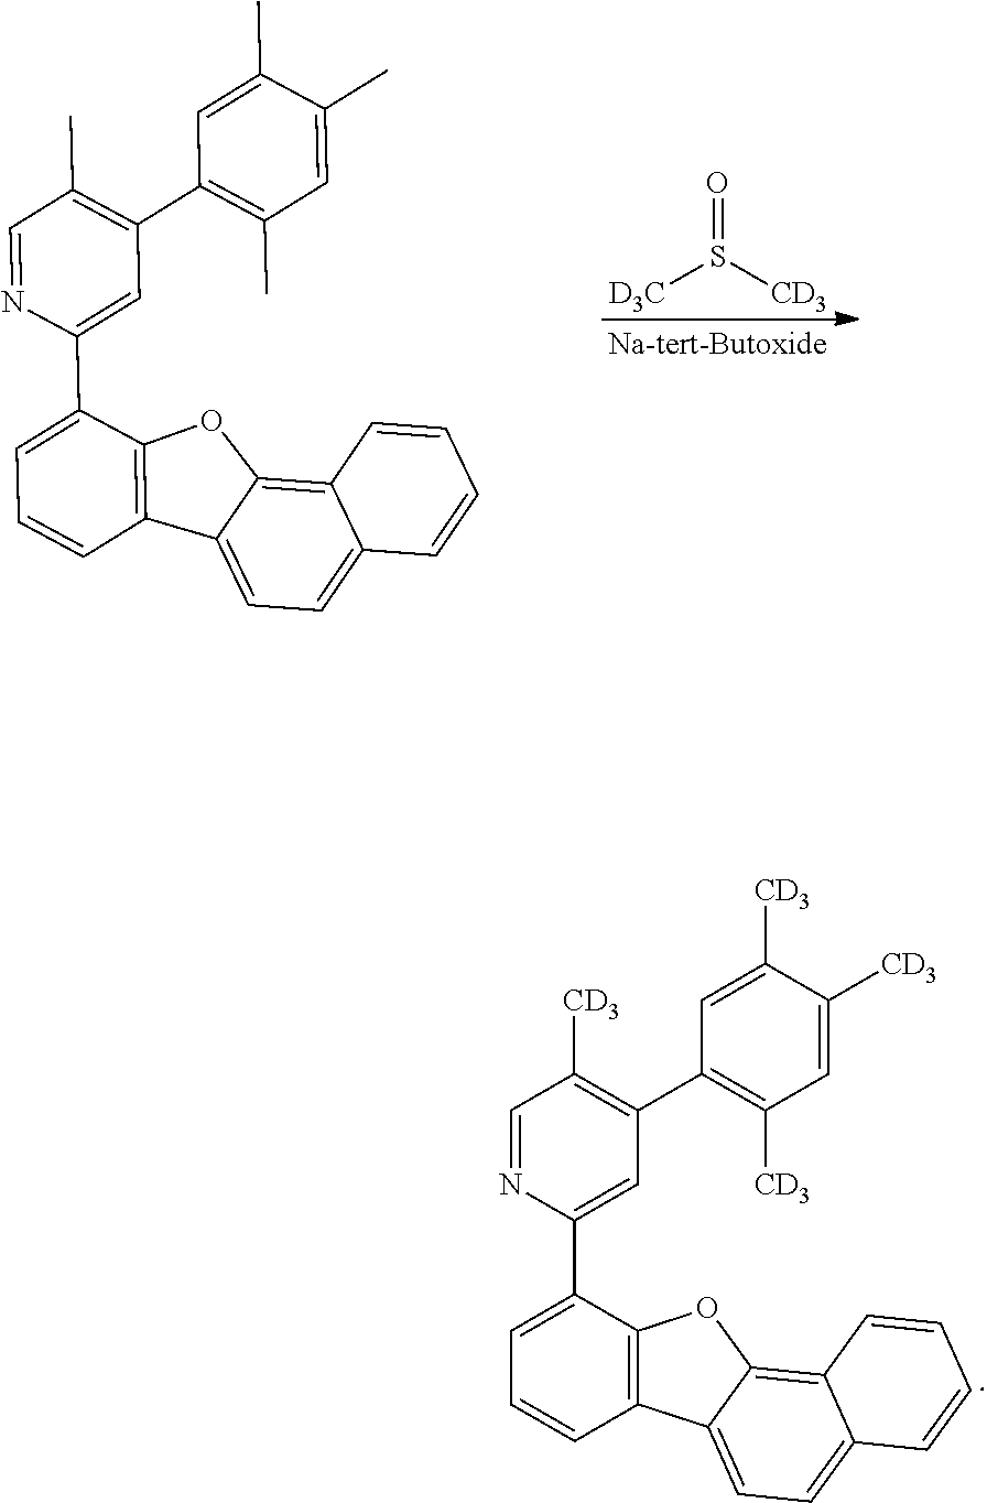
C12=C(C(C3=CC(C4=C(C)C=C(C)C(C)=C4)=C(C)C=N3)=CC=C1)OC1=C3C(=CC=C21)C=CC=C3.O=S([CD3])[D3C].C12=C(C(C3=CC(C4=C([CD3])C=C([CD3])C([CD3])=C4)=C([CD3])C=N3)=CC=C1)OC1=C3C(=CC=C21)C=CC=C3
